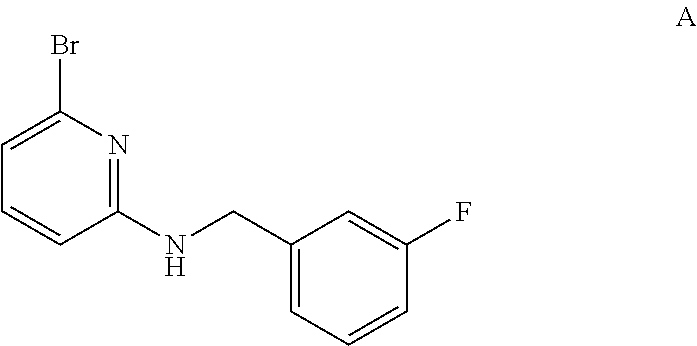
C1(NCC2=CC=CC(F)=C2)=NC(Br)=CC=C1
